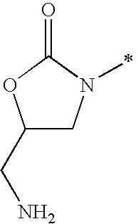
C1(CN)CN(C)C(=O)O1
